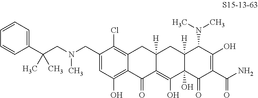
C12=C(Cl)C(CN(CC(C3=CC=CC=C3)(C)C)C)=CC(O)=C1C(=O)C1=C(O)C3(O)C([H])(CC1([H])C2)C(N(C)C)C(O)=C(C(N)=O)C3=O
